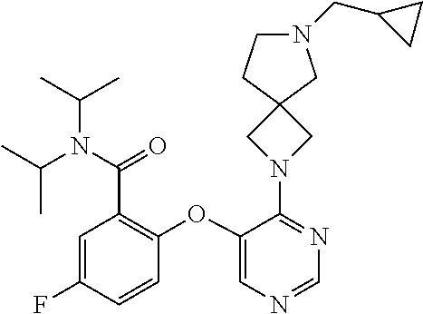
C1(OC2=C(C(=O)N(C(C)C)C(C)C)C=C(F)C=C2)=CN=CN=C1N1CC2(C1)CCN(CC1CC1)C2
